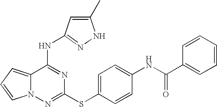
C12=CC=CN1N=C(SC1=CC=C(NC(C3=CC=CC=C3)=O)C=C1)N=C2NC1=NNC(C)=C1
